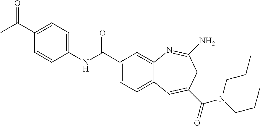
C1(NC(C2=CC=C3C(=C2)N=C(N)CC(C(=O)N(CCC)CCC)=C3)=O)=CC=C(C(C)=O)C=C1
